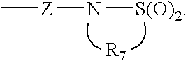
C[Z]N[S(O)2]
